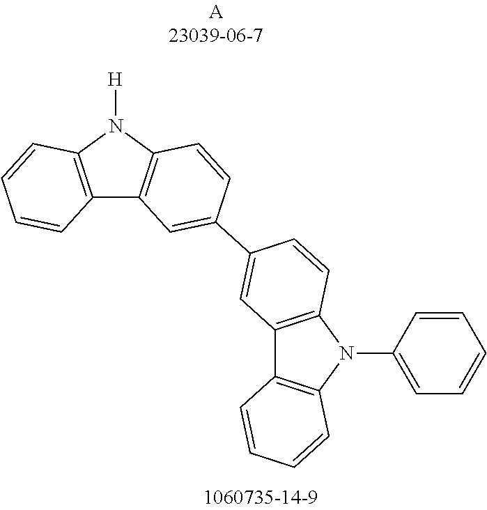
C12=C(N([H])C3=C1C=C(C1=CC4=C(N(C5=CC=CC=C5)C5=C4C=CC=C5)C=C1)C=C3)C=CC=C2
